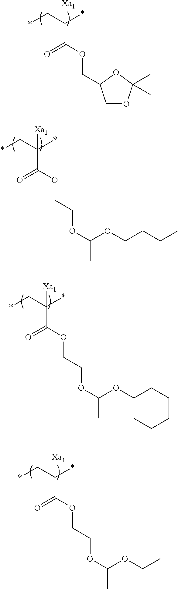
C(OC(C(C*)(*)[Xa1])=O)COC(C)OCCCC.C(OC(C(C*)(*)[Xa1])=O)COC(C)OC1CCCCC1.C(OC(C(C*)(*)[Xa1])=O)COC(C)OCC.C(OC(C(C*)(*)[Xa1])=O)C1COC(C)(C)O1
